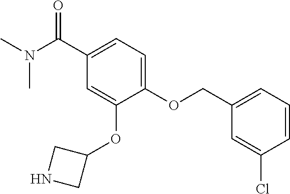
CN(C(C1=CC=C(OCC2=CC=CC(Cl)=C2)C(OC2CNC2)=C1)=O)C
